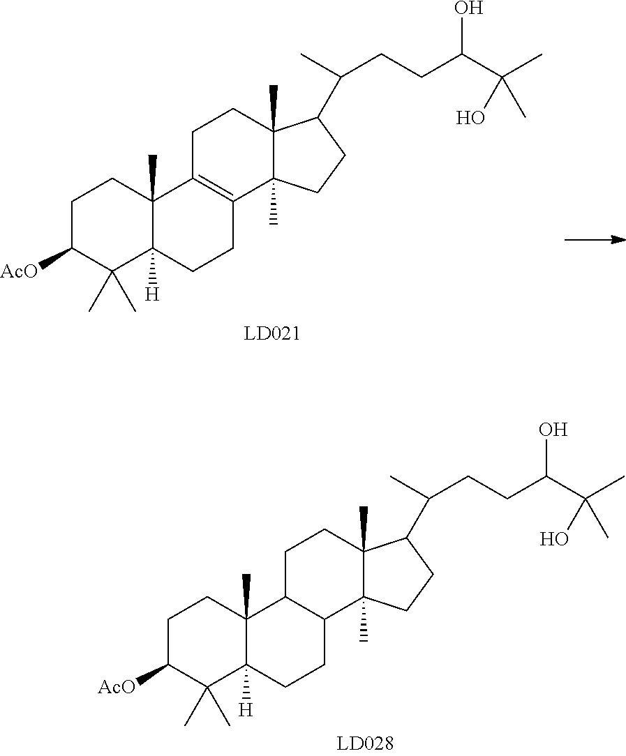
C1C([AcO])C(C)(C)C2([H])C(C)(C1)C1=C(CC2)C2(C)C(C)(CC1)C(C(CCC(C(C)(C)O)O)C)CC2.C1C([AcO])C(C)(C)C2([H])C(C)(C1)C1C(CC2)C2(C)C(C)(CC1)C(C(CCC(C(C)(C)O)O)C)CC2
